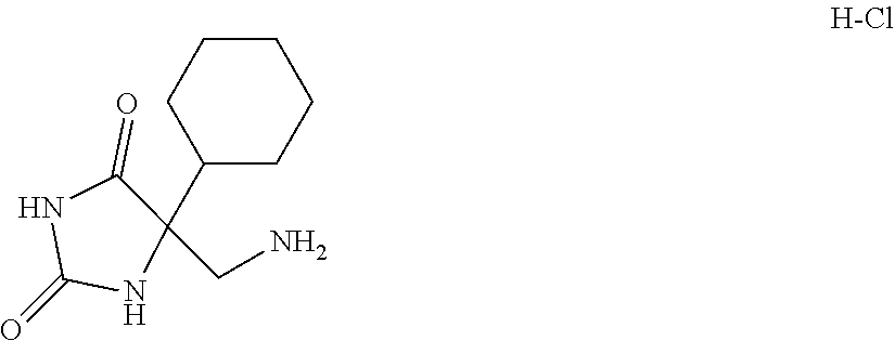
C1(=O)NC(CN)(C2CCCCC2)C(=O)N1
